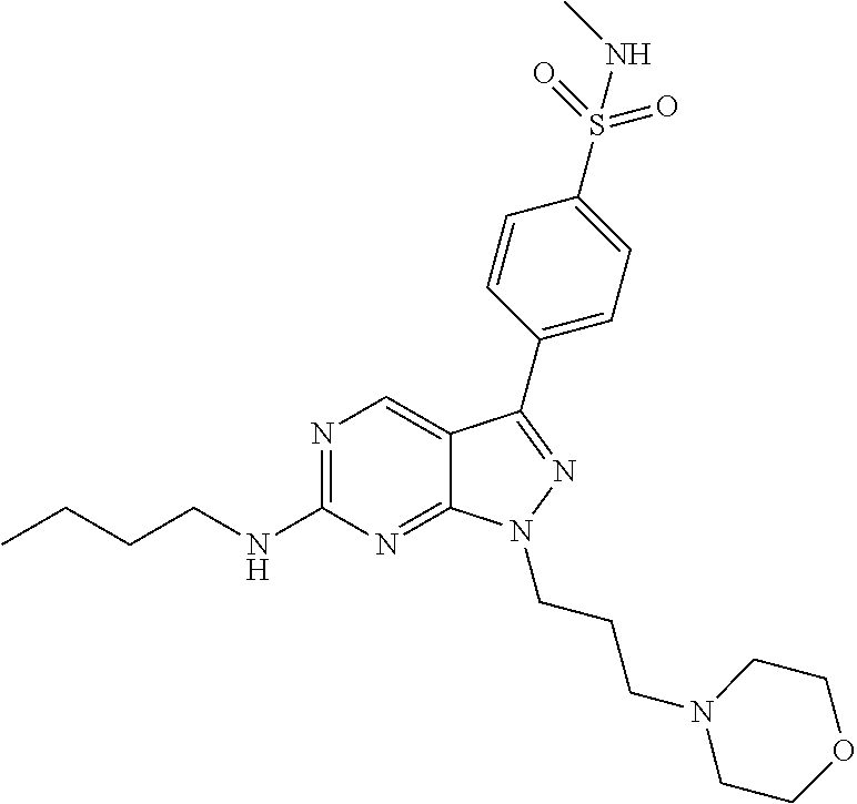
N1=C(NCCCC)N=C2C(=C1)C(C1=CC=C(S(=O)(=O)NC)C=C1)=NN2CCCN1CCOCC1
